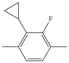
C1=CC(C)=C(F)C(C2CC2)=C1C
